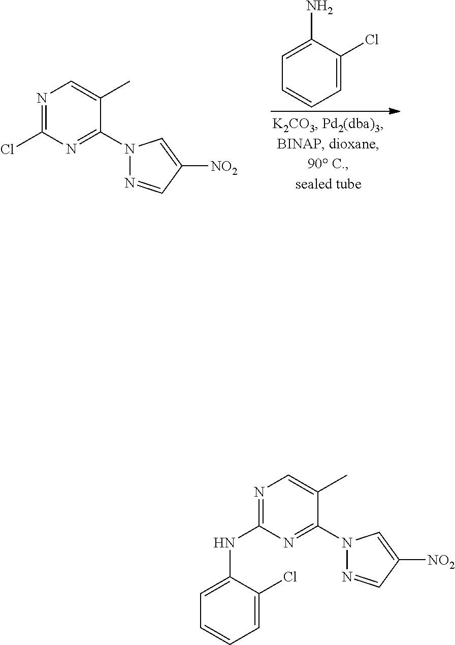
N1=C(Cl)N=C(N2N=CC([NO2])=C2)C(C)=C1.C1=C(N)C(Cl)=CC=C1.N1=C(NC2=CC=CC=C2Cl)N=C(N2N=CC([NO2])=C2)C(C)=C1
